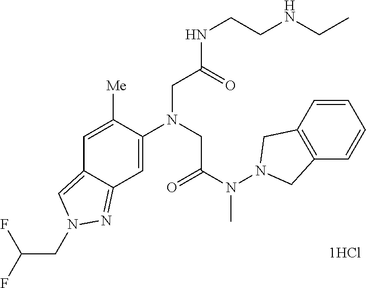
C1=C([Me])C(N(CC(N(N2CC3=C(C2)C=CC=C3)C)=O)CC(NCCNCC)=O)=CC2=NN(CC(F)F)C=C12
